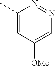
C1(C)=CC([OMe])=CN=N1
